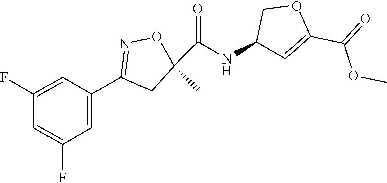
C1(F)=CC(C2=NOC(C)(C(=O)NC3C=C(C(=O)OC)OC3)C2)=CC(F)=C1
